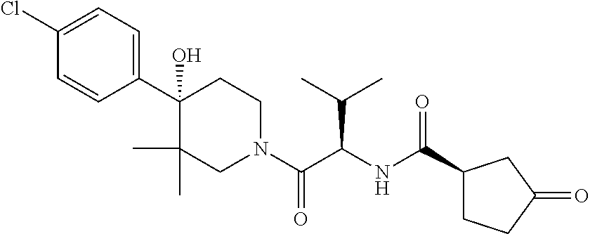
C1=C(Cl)C=CC(C2(O)C(C)(C)CN(C(C(NC(C3CCC(=O)C3)=O)C(C)C)=O)CC2)=C1
